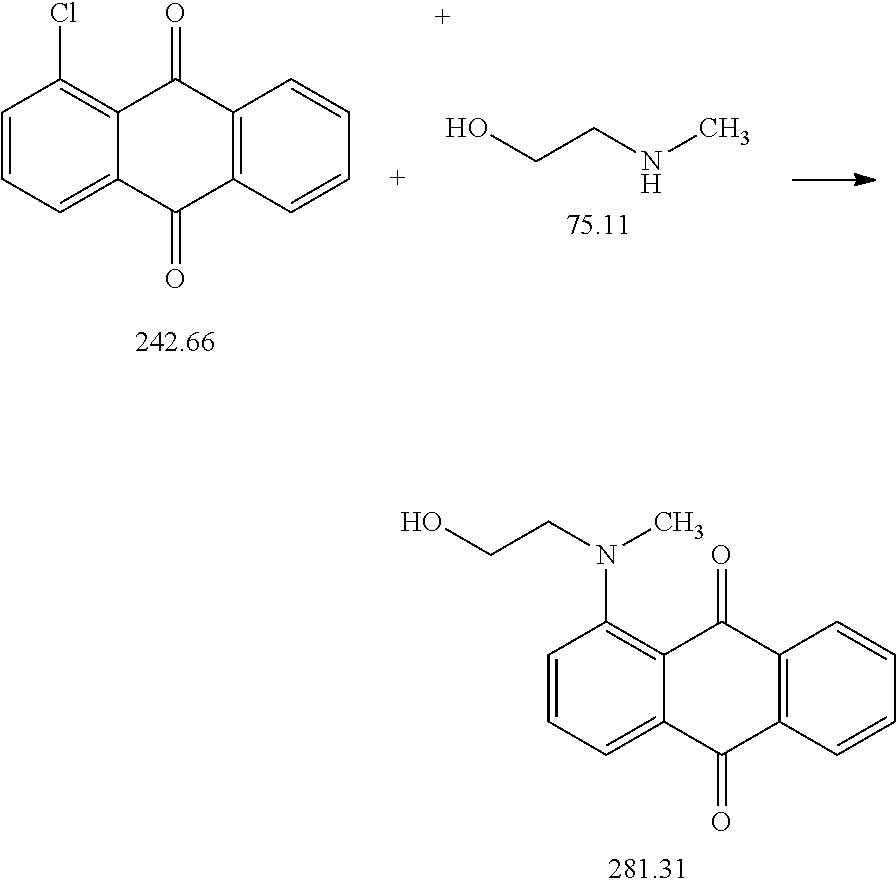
C1=CC=C2C(=C1N(CCO)C)C(=O)C1=C(C2=O)C=CC=C1.C1=CC=C2C(=C1Cl)C(=O)C1=C(C2=O)C=CC=C1.OCCNC
